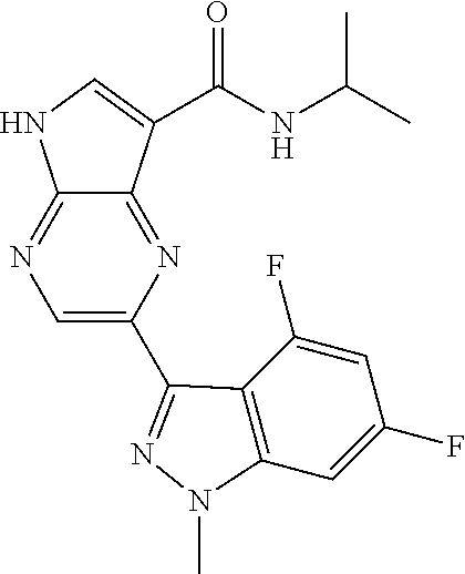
C1=C(C2=NN(C)C3=C2C(F)=CC(F)=C3)N=C2C(=N1)NC=C2C(NC(C)C)=O
